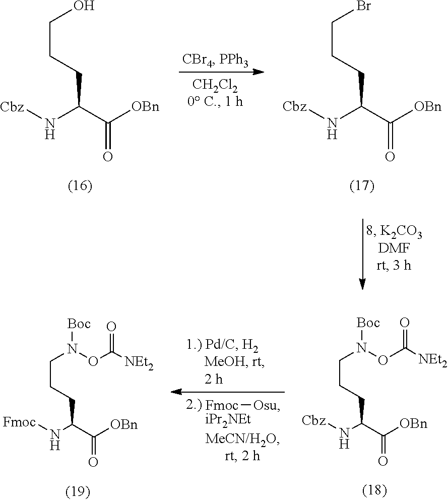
[Cbz]NC(C([OBn])=O)CCCO.[Cbz]NC(C([OBn])=O)CCCBr.[Cbz]NC(C([OBn])=O)CCCN(OC([NEt2])=O)[Boc].[Fmoc][Osu].[iPr2NEt].[Fmoc]NC(C([OBn])=O)CCCN(OC([NEt2])=O)[Boc]
